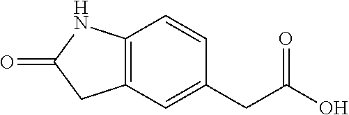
C12=C(C=CC(CC(O)=O)=C1)NC(=O)C2
